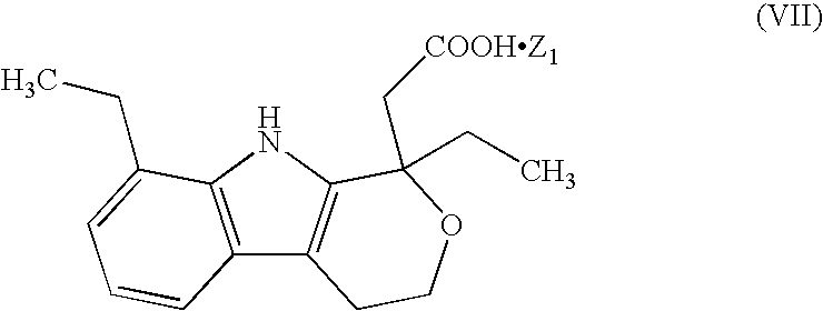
C12=C(NC3=C1CCOC3(CC)C[COOHZ1])C(CC)=CC=C2
